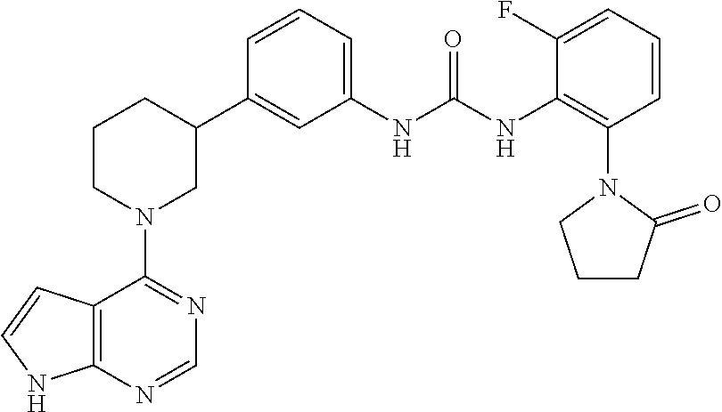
C12=C(N=CN=C1N1CC(C3=CC(NC(NC4=C(N5CCCC5=O)C=CC=C4F)=O)=CC=C3)CCC1)NC=C2
